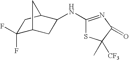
C1(F)(F)C2CC(NC3=NC(=O)C([CF3])(C)S3)C(C1)C2
